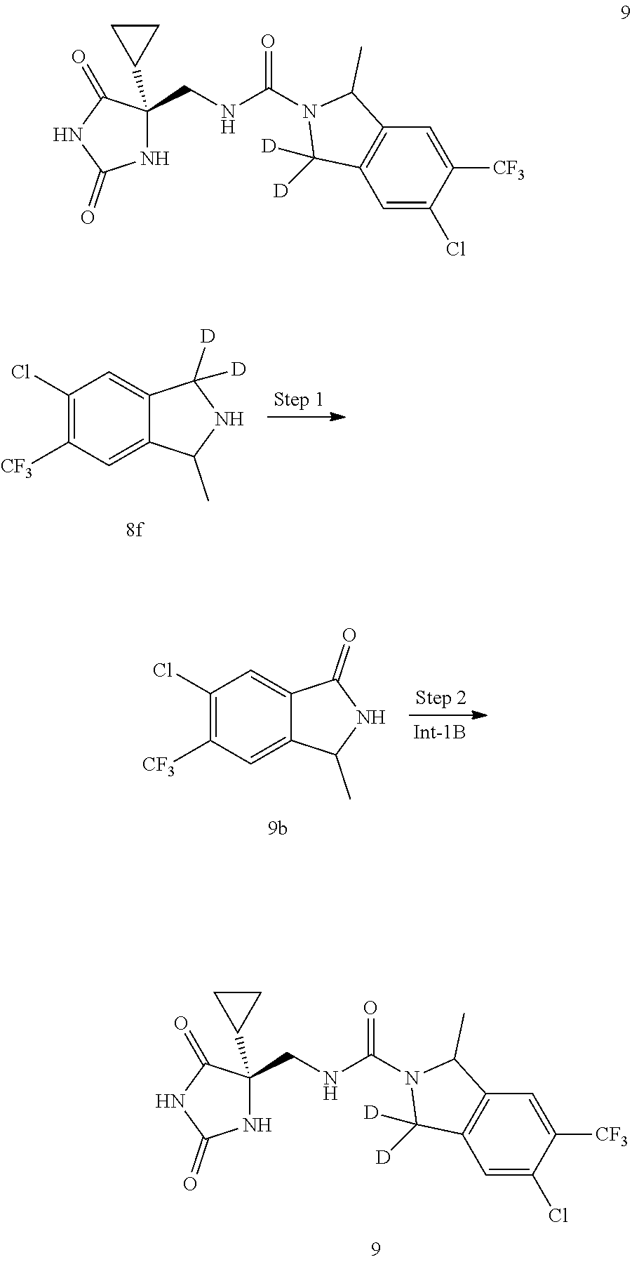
C1(Cl)=C([CF3])C=C2C(=C1)C([D])([D])NC2C.C1(Cl)=C([CF3])C=C2C(=C1)C(=O)NC2C.N1C(C2CC2)(CNC(=O)N2C(C)C3=C(C=C(Cl)C([CF3])=C3)C2([D])[D])C(=O)NC1=O.N1C(C2CC2)(CNC(=O)N2C(C)C3=C(C=C(Cl)C([CF3])=C3)C2([D])[D])C(=O)NC1=O
